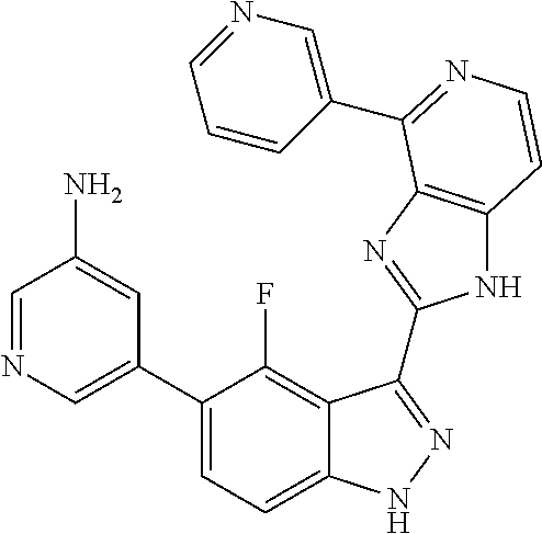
C1=C(C2=CC=C3C(=C2F)C(C2=NC4=C(N2)C=CN=C4C2=CN=CC=C2)=NN3)C=C(N)C=N1
